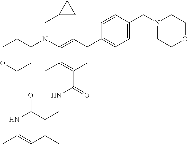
C1OCCC(N(C2=CC(C3=CC=C(CN4CCOCC4)C=C3)=CC(C(NCC3=C(C)C=C(C)NC3=O)=O)=C2C)CC2CC2)C1
